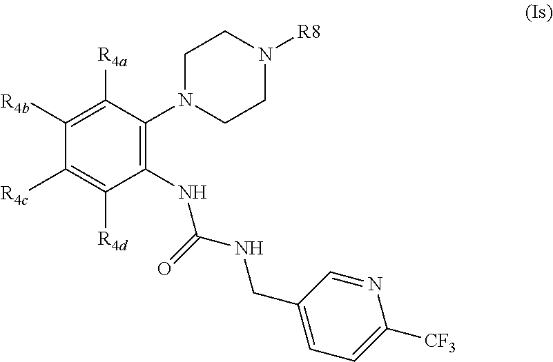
C1(NC(NCC2=CC=C([CF3])N=C2)=O)=C(N2CCN([R8])CC2)C([R4a])=C([R4b])C([R4c])=C1[R4d]
